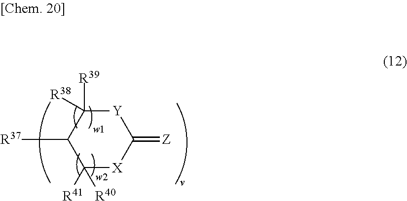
[Y]1C([R39])([R38])C([R37])C([R41])([R40])[X]C1=[Z]
